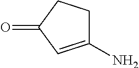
C1C(N)=CC(=O)C1
